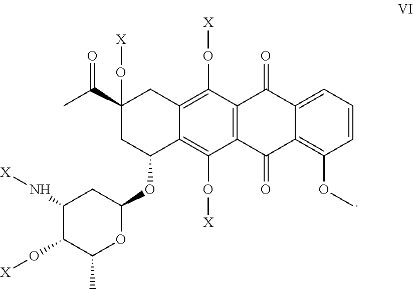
C1(O[X])(C(C)=O)CC(OC2CC(N[X])C(O[X])C(C)O2)C2=C(O[X])C3=C(C(O[X])=C2C1)C(=O)C1=CC=CC(OC)=C1C3=O
